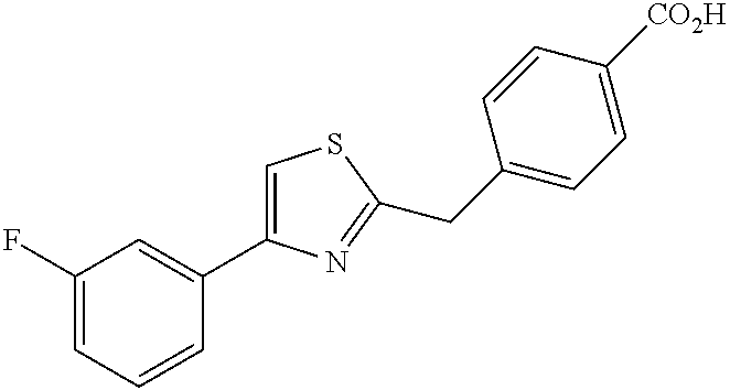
C1(F)=CC=CC(C2=CSC(CC3=CC=C([CO2H])C=C3)=N2)=C1
